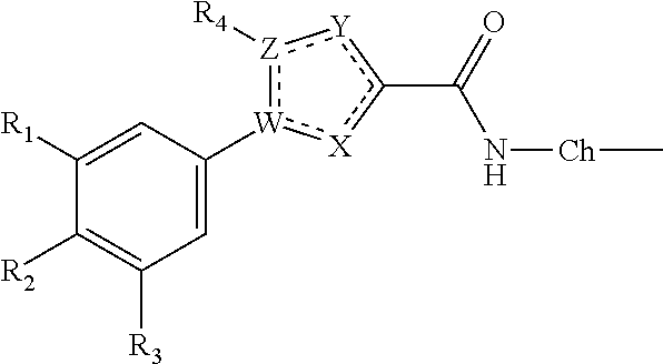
C1([R1])=CC([W]2:[Z]([R4]):[Y]c(C(=O)N[Ch]C)[X]:2)=CC([R3])=C1[R2]
